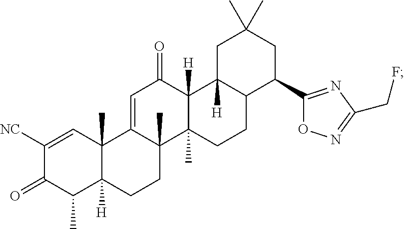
C1([NC])=CC2(C)C([H])(C(C)C1=O)CCC1(C)C2=CC(=O)C2([H])C1(C)CCC1C2([H])CC(C)(C)CC1C1=NC(CF)=NO1
